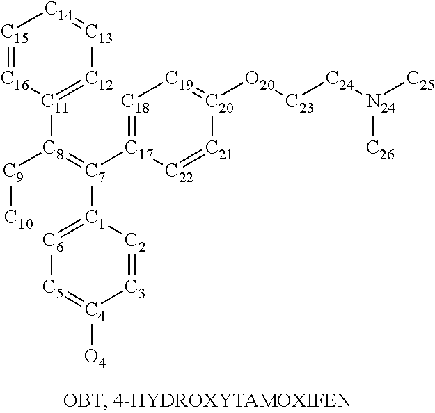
[C15]1=[C16][C11]([C8](=[C7]([C17]2=[C18][C19]=[C20]([O20][C23][C24][N24]([C25])[C26])[C21]=[C22]2)[C1]2=[C6][C5]=[C4]([O4])[C3]=[C2]2)[C9][C10])=[C12][C13]=[C14]1
